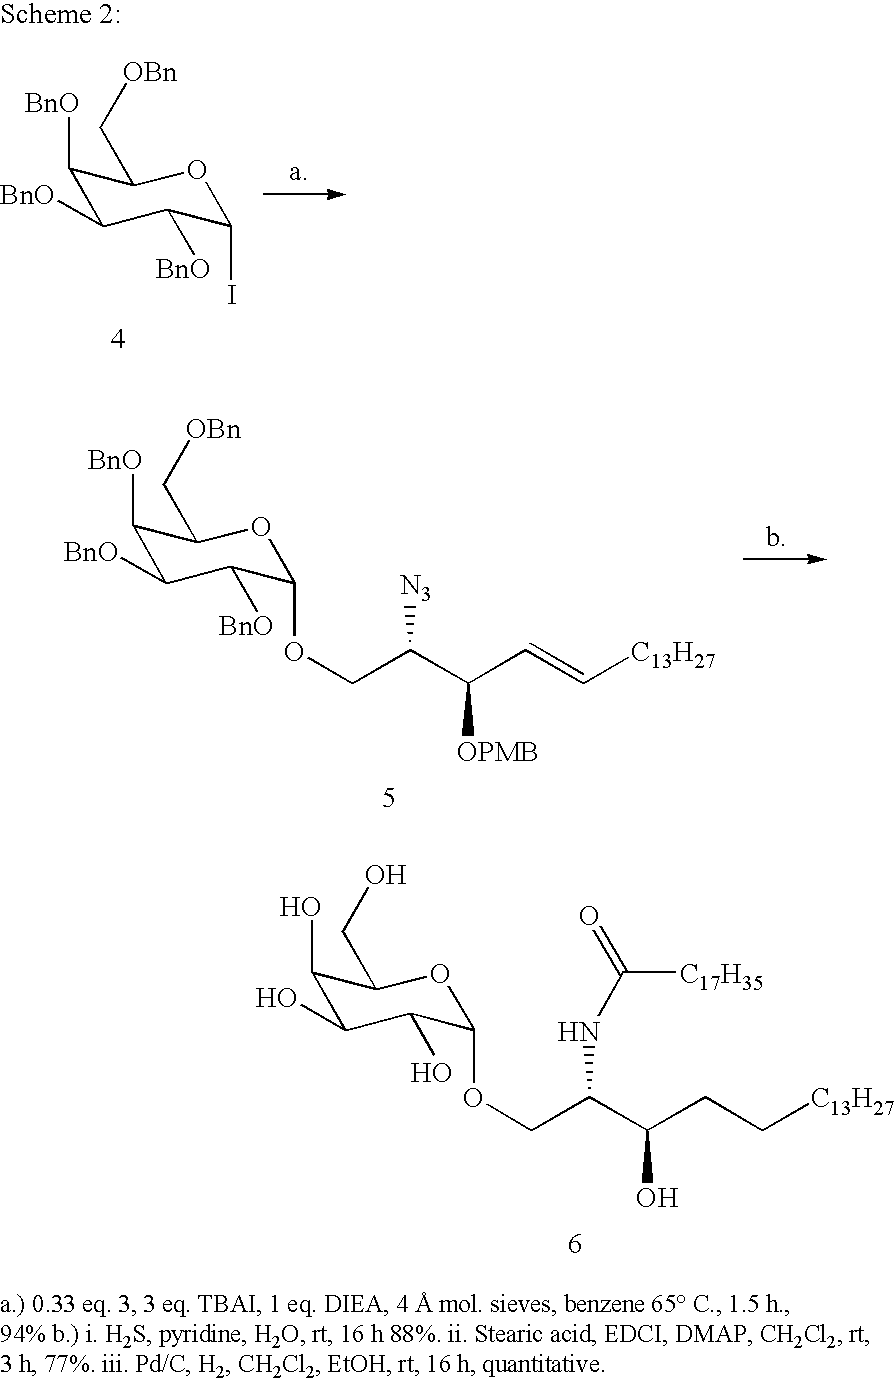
C1([BnO])C([BnO])C([BnO])C(I)OC1C[OBn].C1([BnO])C([BnO])C([BnO])C(OCC(C(C=C[C13H27])[OPMB])[N3])OC1C[OBn].C1(O)C(O)C(O)C(OCC(C(CC[C13H27])O)NC(=O)[C17H35])OC1CO
